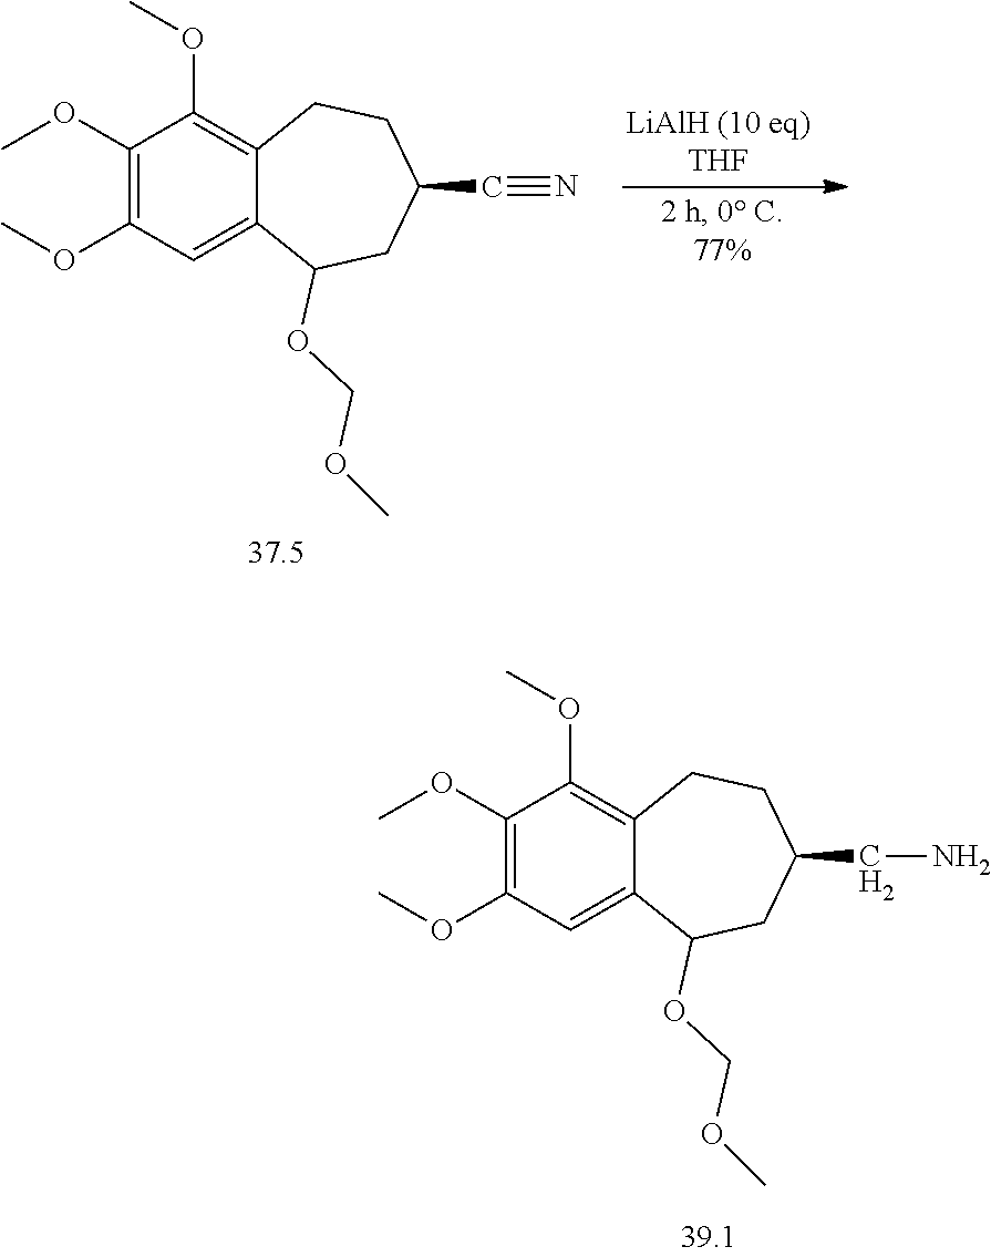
C1(OC)=C(OC)C=C2C(=C1OC)CCC(CN)CC2OCOC.C1(OC)=C(OC)C=C2C(=C1OC)CCC(C#N)CC2OCOC
